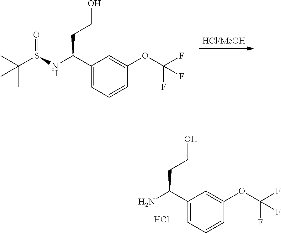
[HCl/MeOH].C1(C(NS(=O)C(C)(C)C)CCO)=CC=CC(OC(F)(F)F)=C1.C1(C(N)CCO)=CC=CC(OC(F)(F)F)=C1.Cl
